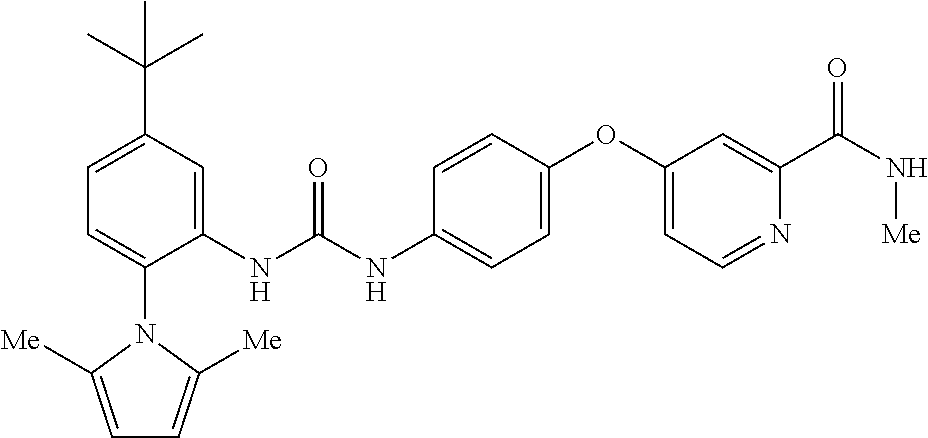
C1(NC(NC2=CC=C(OC3=CC=NC(C(N[Me])=O)=C3)C=C2)=O)=CC(C(C)(C)C)=CC=C1N1C([Me])=CC=C1[Me]
